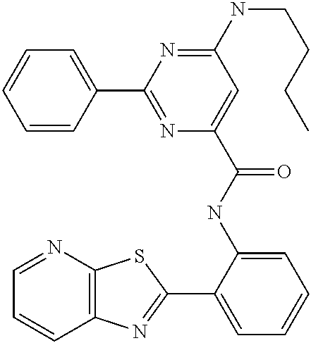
C1=NC2=C(C=C1)N=C(C1=CC=CC=C1NC(=O)C1=CC(NCCCC)=NC(C3=CC=CC=C3)=N1)S2
